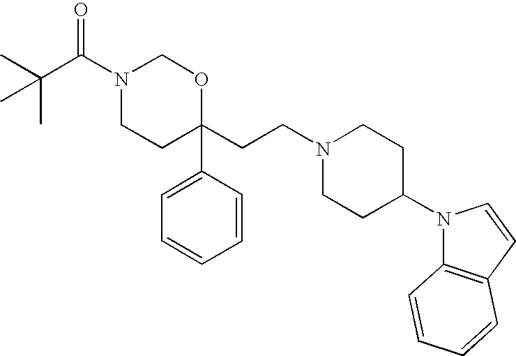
N1(C(C(C)(C)C)=O)CCC(CCN2CCC(N3C4=C(C=C3)C=CC=C4)CC2)(C2=CC=CC=C2)OC1
